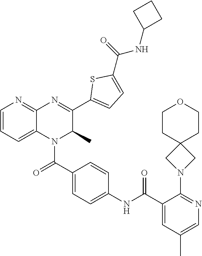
C1=CC=C2C(=N1)N=C(C1=CC=C(C(=O)NC3CCC3)S1)C(C)N2C(C1=CC=C(NC(C2=CC(C)=CN=C2N2CC3(C2)CCOCC3)=O)C=C1)=O
